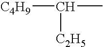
[C4H9]C(C)[C2H5]
